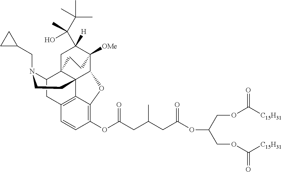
C(OC([C15H31])=O)C(COC([C15H31])=O)OC(CC(CC(OC1=C2C3=C(C=C1)CC1C45CC([H])(C(O)(C(C)(C)C)C)C([OMe])(C(O2)C34CCN1CC1CC1)CC5)=O)C)=O
